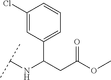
C1(C(CC(OC)=O)NC(C)C)=CC=CC(Cl)=C1
